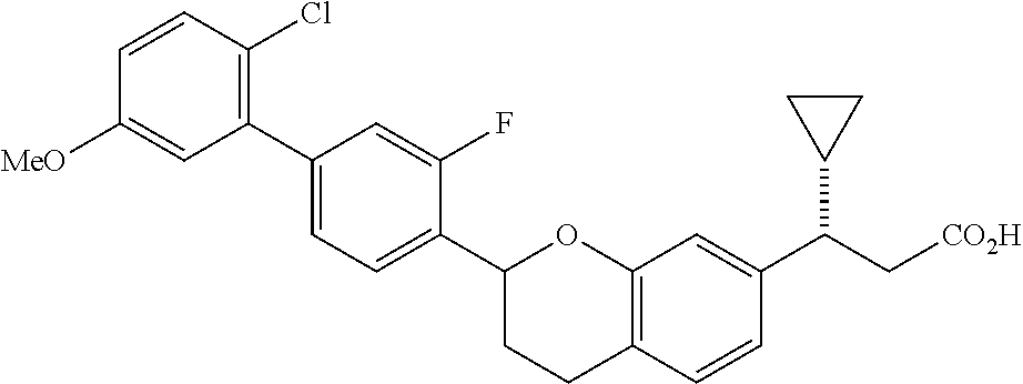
C1(C2=CC=C(C3CCC4=C(O3)C=C(C(C[CO2H])C3CC3)C=C4)C(F)=C2)=C(Cl)C=CC([MeO])=C1
